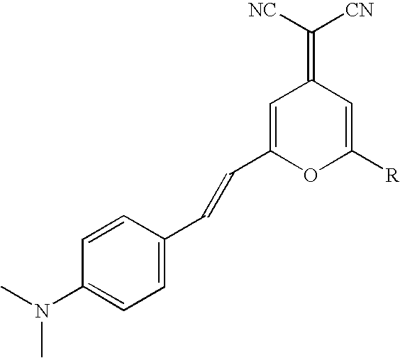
C1=CC(C=CC2=CC(=C([NC])[CN])C=C([R])O2)=CC=C1N(C)C
